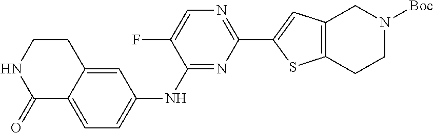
C1(=O)C2=CC=C(NC3=NC(C4=CC5=C(S4)CCN([Boc])C5)=NC=C3F)C=C2CCN1
